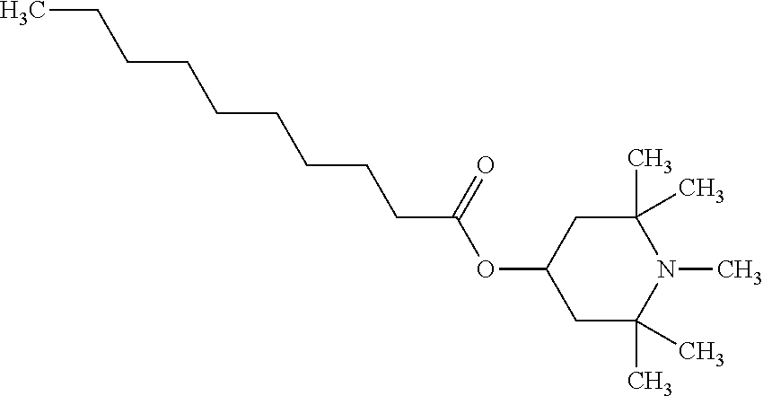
C1C(C)(C)N(C)C(C)(C)CC1OC(CCCCCCCCC)=O
